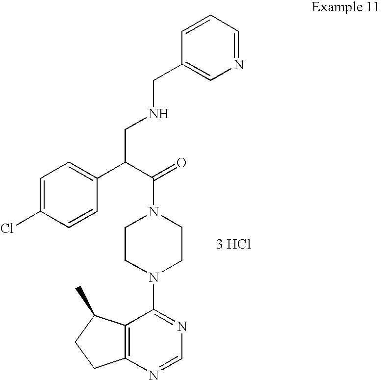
[3 HCl].C12=C(N=CN=C1N1CCN(C(=O)C(C3=CC=C(Cl)C=C3)CNCC3=CN=CC=C3)CC1)CCC2C
